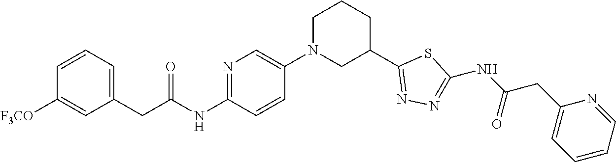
C1=CC=C(CC(NC2=NC=C(N3CC(C4=NN=C(NC(CC5=CC=CC=N5)=O)S4)CCC3)C=C2)=O)C=C1[F3CO]
